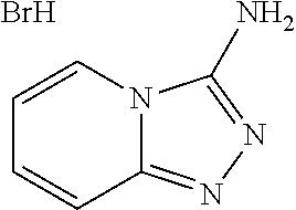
C12=NN=C(N)N1C=CC=C2.Br
